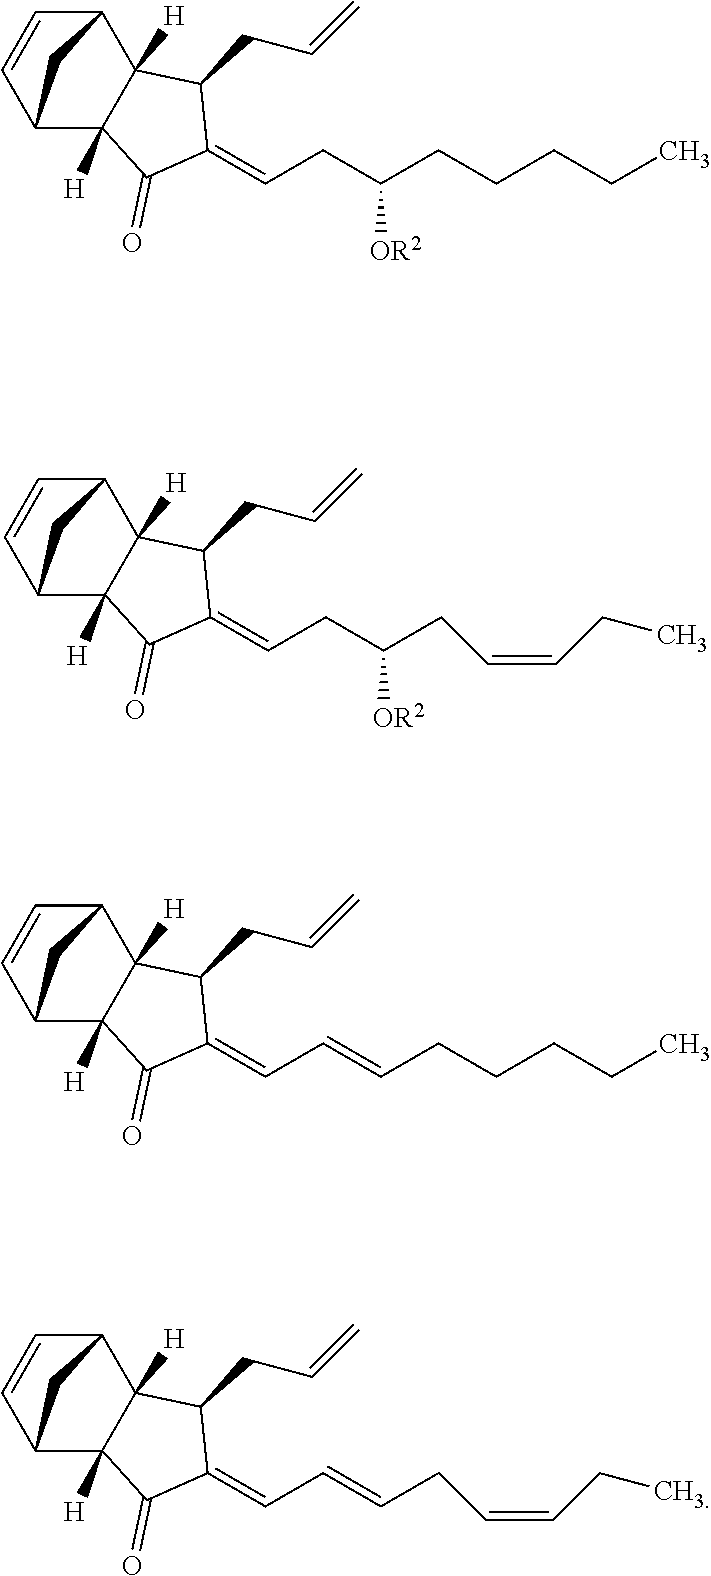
C12C=CC(C3([H])C1([H])C(CC=C)C(=CCC(CCCCC)[OR2])C3=O)C2.C12C=CC(C3([H])C1([H])C(CC=C)C(=CCC(CC=CCC)[OR2])C3=O)C2.C12C=CC(C3([H])C1([H])C(CC=C)C(=CC=CCCCCC)C3=O)C2.C12C=CC(C3([H])C1([H])C(CC=C)C(=CC=CCC=CCC)C3=O)C2
